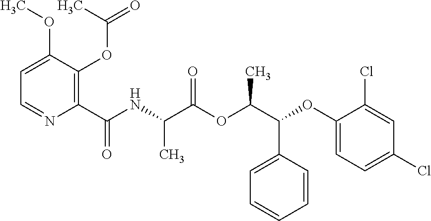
C1(C(NC(C(OC(C(C2=CC=CC=C2)OC2=CC=C(Cl)C=C2Cl)C)=O)C)=O)=C(OC(C)=O)C(OC)=CC=N1
